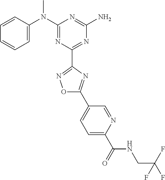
C1=CC(N(C2=NC(C3=NOC(C4=CC=C(C(NCC(F)(F)F)=O)N=C4)=N3)=NC(N)=N2)C)=CC=C1
